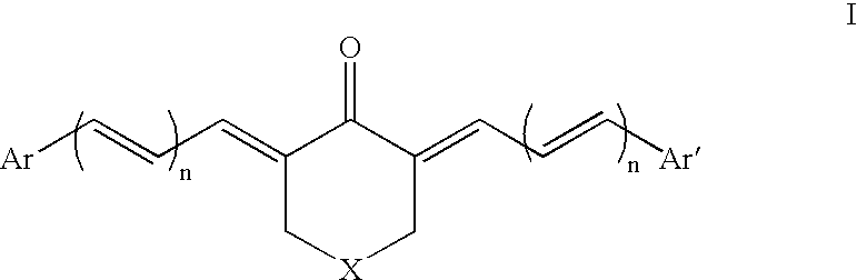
[Ar]C=CC=C1C(=O)C(=CC=C[Ar])C[X]C1
